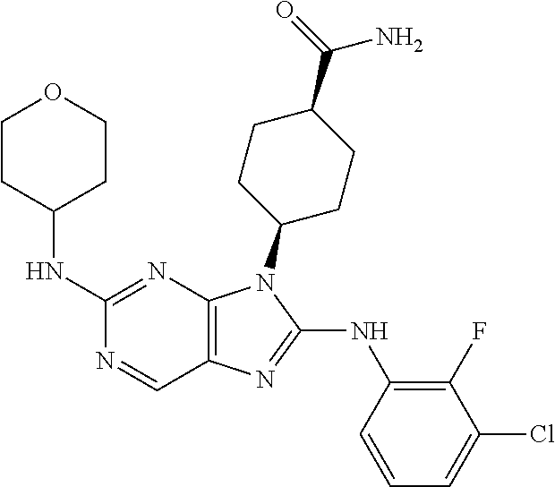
C1(NC2CCOCC2)=NC2=C(C=N1)N=C(NC1=C(F)C(Cl)=CC=C1)N2C1CCC(C(=O)N)CC1
